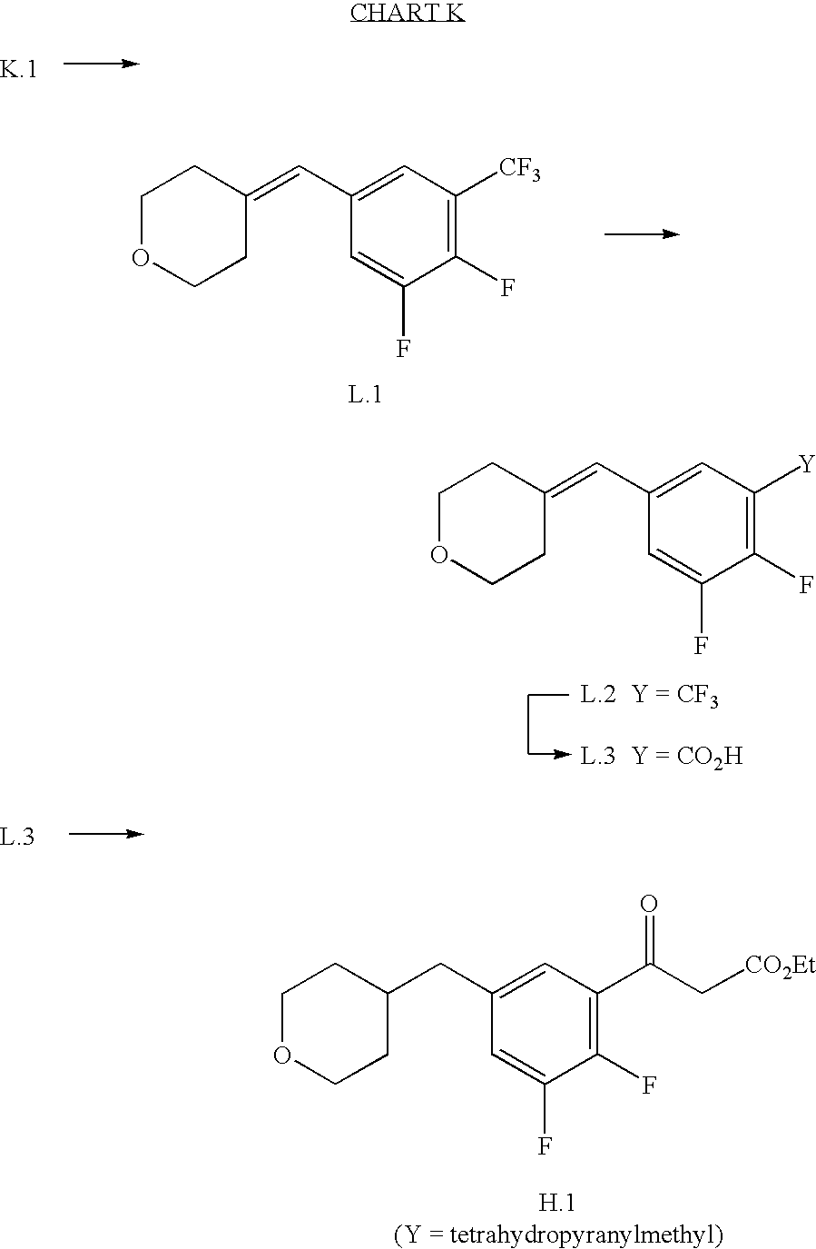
C1C(CC2=CC(C(C[CO2Et])=O)=C(F)C(F)=C2)CCOC1.C1C(=CC2=CC([CF3])=C(F)C(F)=C2)CCOC1.C1C(=CC2=CC([Y])=C(F)C(F)=C2)CCOC1
